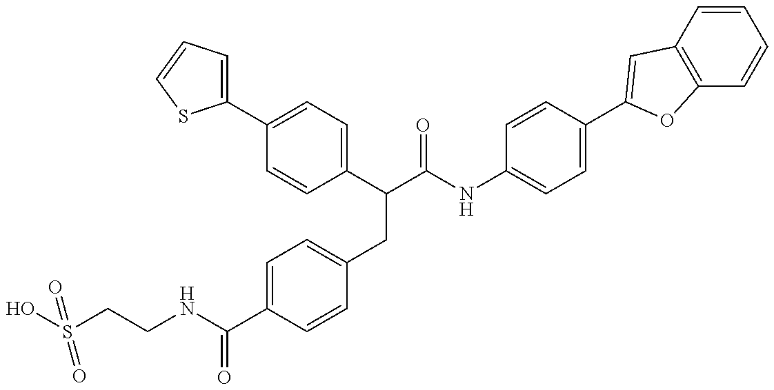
OS(CCNC(C1=CC=C(CC(C(NC2=CC=C(C3=CC4=C(C=CC=C4)O3)C=C2)=O)C2=CC=C(C3=CC=CS3)C=C2)C=C1)=O)(=O)=O
